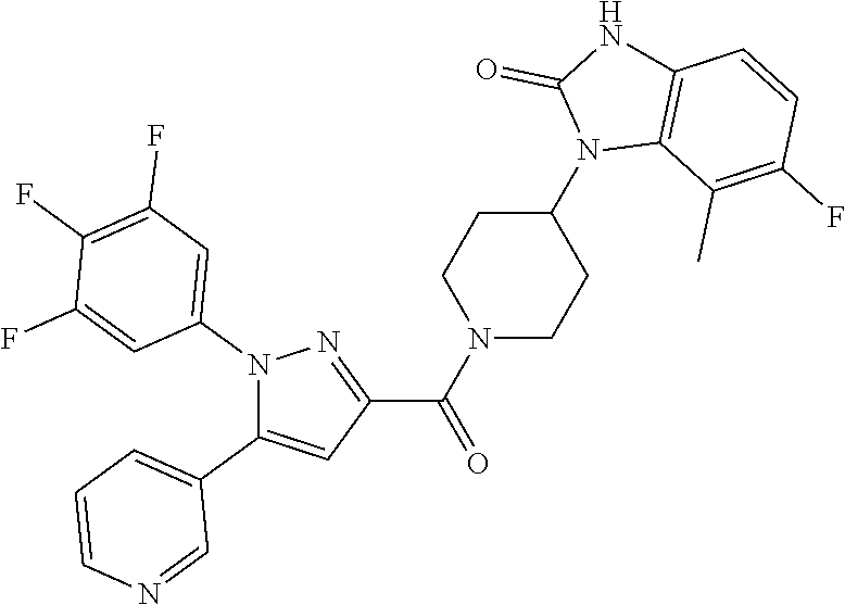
N1(C2=CC(F)=C(F)C(F)=C2)C(C2=CC=CN=C2)=CC(C(N2CCC(N3C4=C(NC3=O)C=CC(F)=C4C)CC2)=O)=N1
